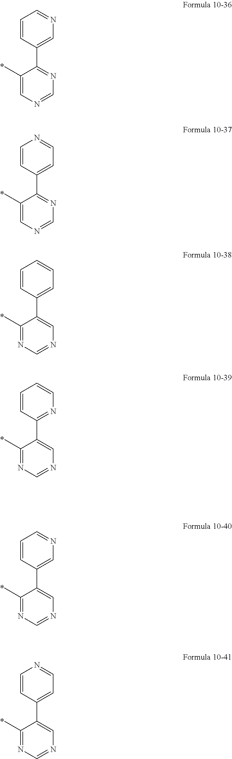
C1(C)=CN=CN=C1C1=CN=CC=C1.C1(C)=CN=CN=C1C1=CC=NC=C1.C1(C)=NC=NC=C1C1=CC=CC=C1.C1(C)=NC=NC=C1C1=NC=CC=C1.C1(C)=NC=NC=C1C1=CN=CC=C1.C1(C)=NC=NC=C1C1=CC=NC=C1
